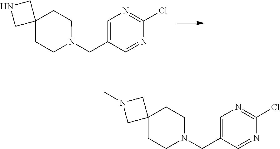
C1=C(CN2CCC3(CC2)CNC3)C=NC(Cl)=N1.C1=C(CN2CCC3(CC2)CN(C)C3)C=NC(Cl)=N1
